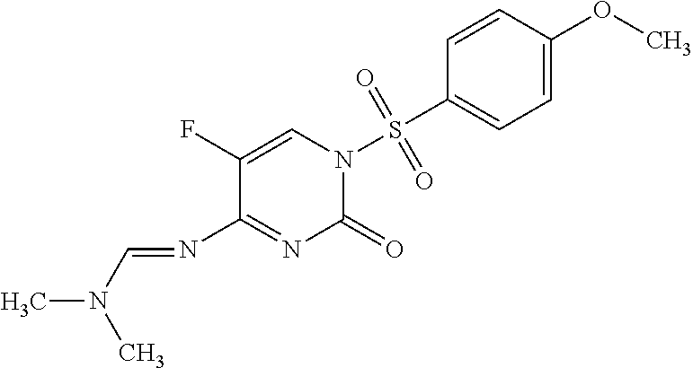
C1(F)=CN(S(C2=CC=C(OC)C=C2)(=O)=O)C(=O)N=C1N=CN(C)C
